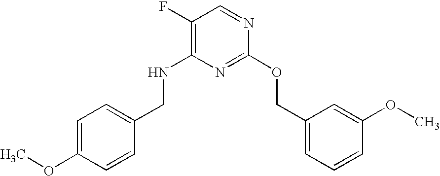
C1(F)=C(NCC2=CC=C(OC)C=C2)N=C(OCC2=CC=CC(OC)=C2)N=C1
